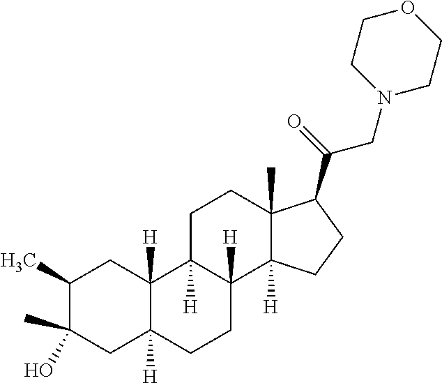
C1(C)C(O)(C)CC2([H])C([H])(C1)C1([H])C([H])(CC2)C2([H])C(C)(CC1)C(C(=O)CN1CCOCC1)CC2
